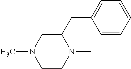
C1=CC=CC=C1CC1CN(C)CCN1C
